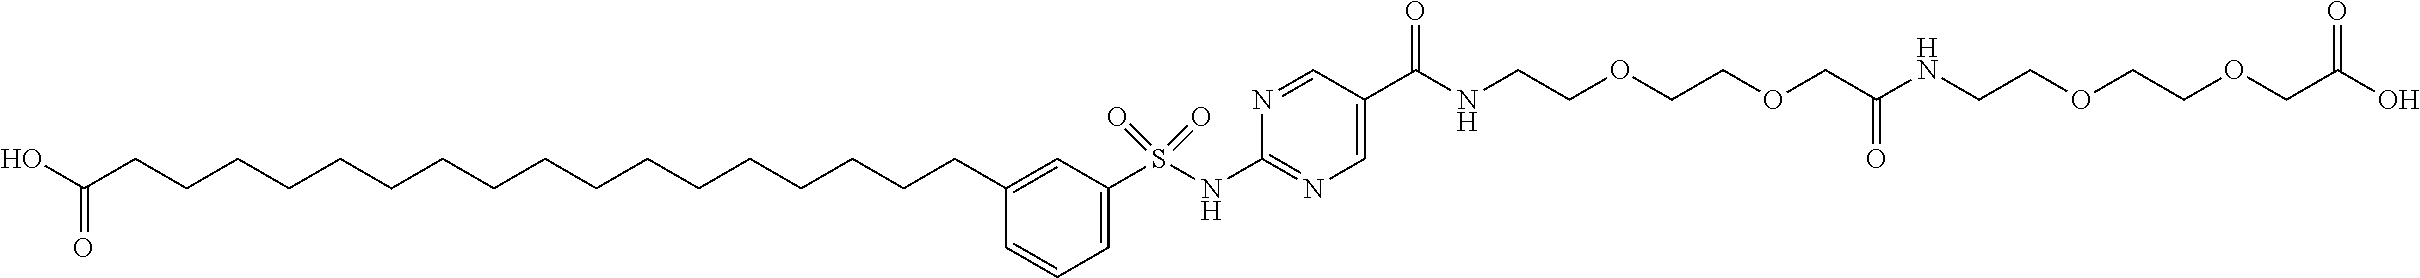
C1=C(S(NC2=NC=C(C(=O)NCCOCCOCC(NCCOCCOCC(O)=O)=O)C=N2)(=O)=O)C=C(CCCCCCCCCCCCCCCCCC(O)=O)C=C1
